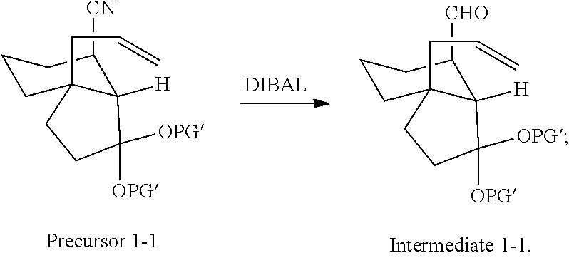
C1CC2(CC=C)C([H])(C([CN])C1)C([OPG])([OPG])CC2.C1CC2(CC=C)C([H])(C([CHO])C1)C([OPG])([OPG])CC2
